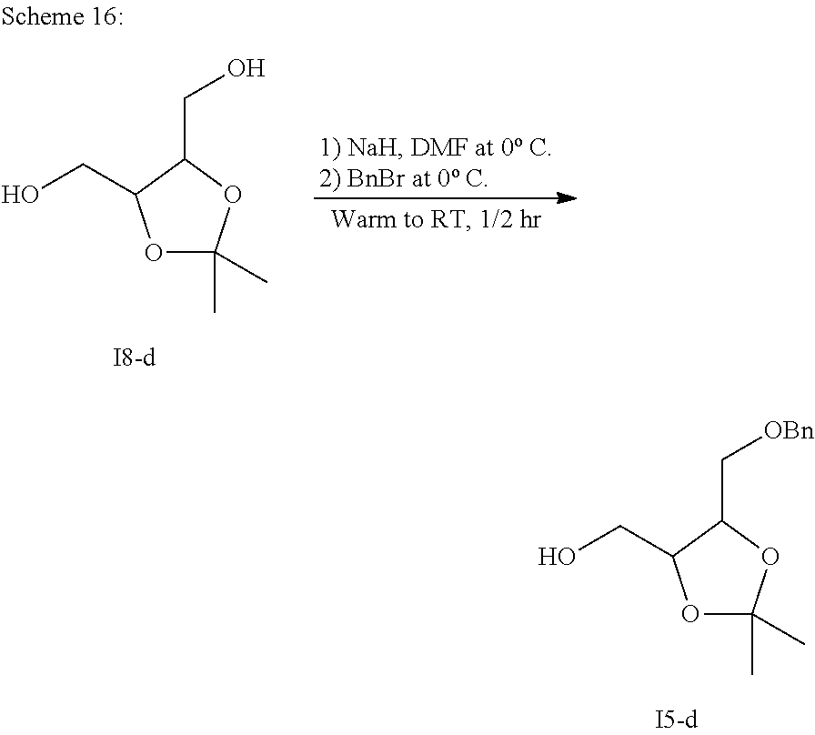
O1C(C)(C)OC(C[OBn])C1CO.O1C(C)(C)OC(CO)C1CO
